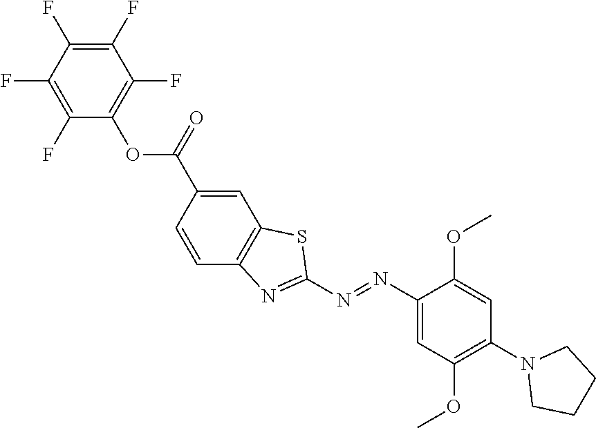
C1=C(C(OC2=C(F)C(F)=C(F)C(F)=C2F)=O)C=CC2=C1SC(N=NC1=CC(OC)=C(N3CCCC3)C=C1OC)=N2
